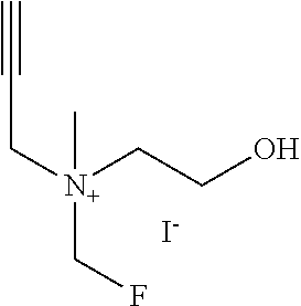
C(C[N+](CF)(C)CCO)#C.[I-]
